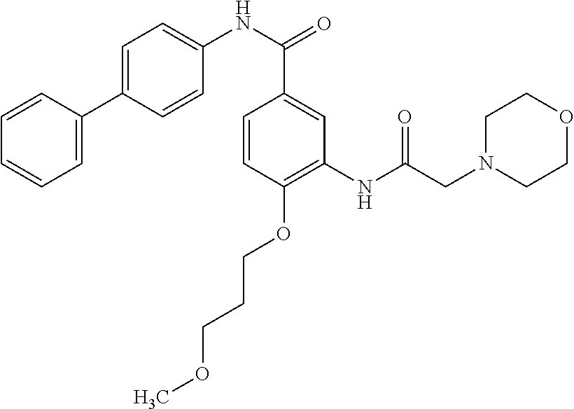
C1=CC(C2=CC=C(NC(C3=CC(NC(CN4CCOCC4)=O)=C(OCCCOC)C=C3)=O)C=C2)=CC=C1
